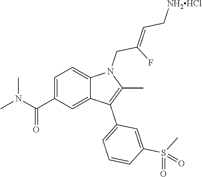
C1=C(C(=O)N(C)C)C=C2C(=C1)N(CC(F)=CC[NH2HCl])C(C)=C2C1=CC=CC(S(C)(=O)=O)=C1
